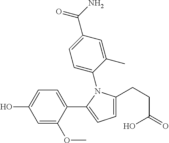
C1=C(C(=O)N)C=C(C)C(N2C(CCC(O)=O)=CC=C2C2=CC=C(O)C=C2OC)=C1
